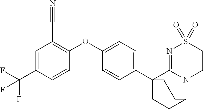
C1=C(C(F)(F)F)C=CC(OC2=CC=C(C34CCC(N5C3=NS(=O)(=O)CC5)CC4)C=C2)=C1C#N
